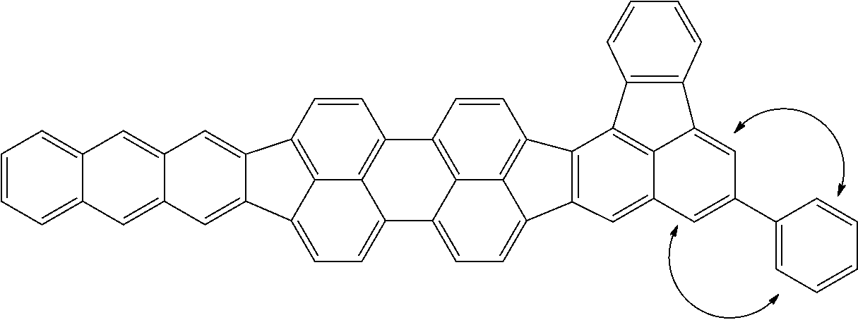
C1=C2C(=CC3=CC4=CC=CC=C4C=C13)C1=CC=C3C4=C(C=CC2=C41)C1=C2C3=CC=C3C2=C(C=C1)C1=C3C=C2C3=C1C1=C(C3=CC(C3=CC=CC=C3)=C2)C=CC=C1
